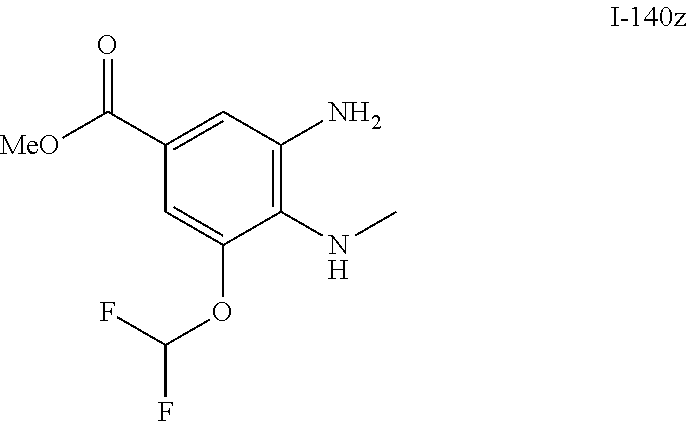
C1(C([MeO])=O)=CC(N)=C(NC)C(OC(F)F)=C1
